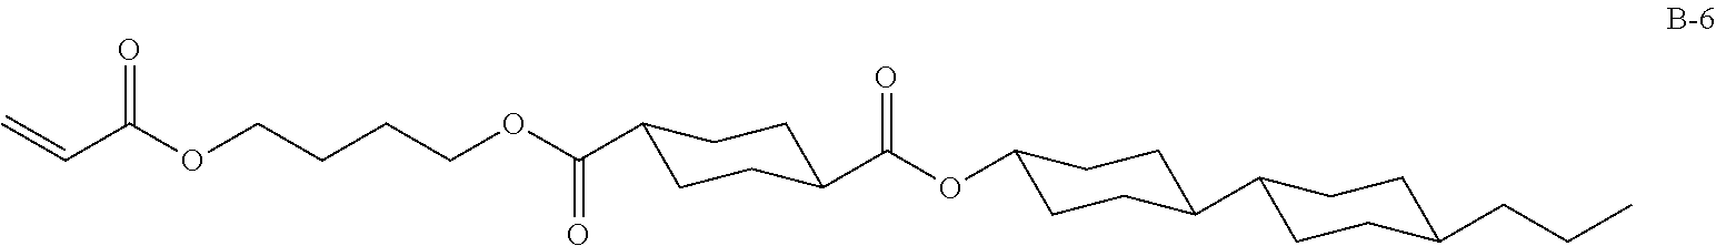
C(OC(C=C)=O)CCCOC(C1CCC(C(OC2CCC(C3CCC(CCC)CC3)CC2)=O)CC1)=O
